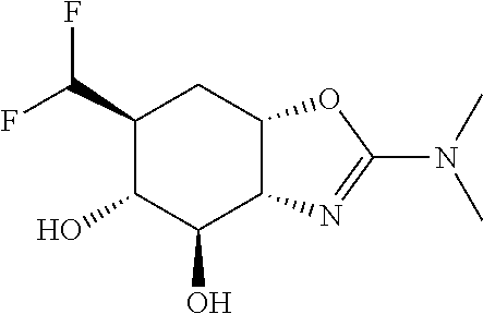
C1(C(F)F)C(O)C(O)C2C(C1)OC(N(C)C)=N2
